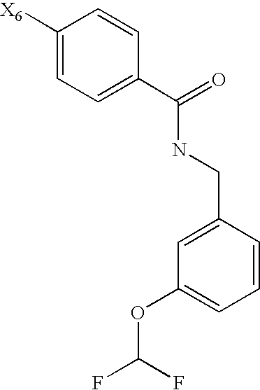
C1([X6])=CC=C(C(=O)NCC2=CC(OC(F)F)=CC=C2)C=C1
